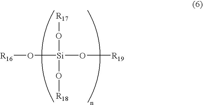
[R16]O[Si](O[R19])(O[R17])O[R18]
